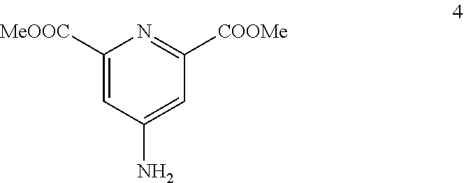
C1([MeOOC])=CC(N)=CC([COOMe])=N1
